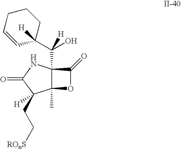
C12(C)C(C(C3([H])CCCC=C3)(O)[H])(NC(=O)C1(CC[ROnS])[H])C(=O)O2
